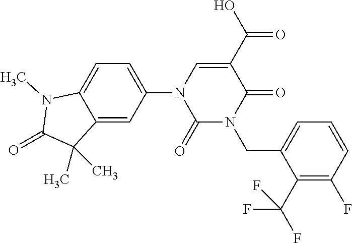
C12=CC(N3C(=O)N(CC4=CC=CC(F)=C4C(F)(F)F)C(=O)C(C(=O)O)=C3)=CC=C1N(C)C(=O)C2(C)C
